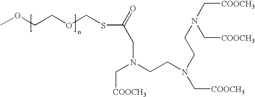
COCCOCSC(=O)CN(CCN(CCN(C[COOCH3])C[COOCH3])C[COOCH3])C[COOCH3]
